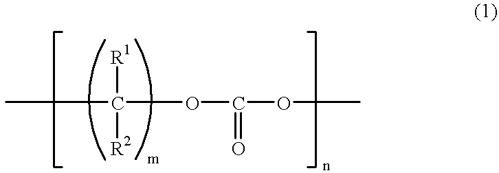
CC([R1])([R2])OC(=O)OC
